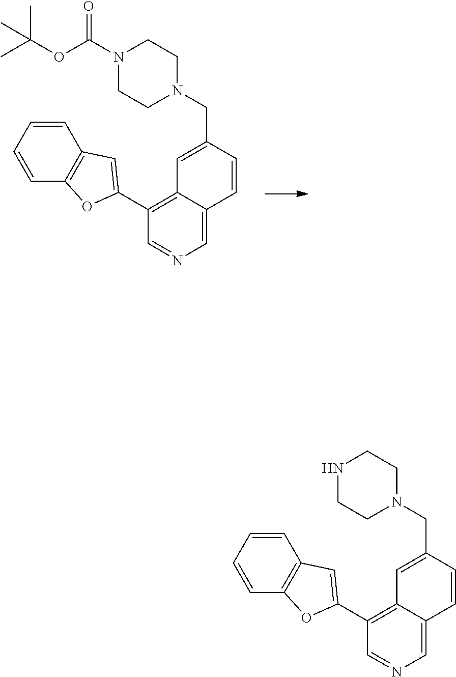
C1=C2C(=C(C3=CC4=C(O3)C=CC=C4)C=N1)C=C(CN1CCN(C(OC(C)(C)C)=O)CC1)C=C2.C1=C2C(=C(C3=CC4=C(O3)C=CC=C4)C=N1)C=C(CN1CCNCC1)C=C2
